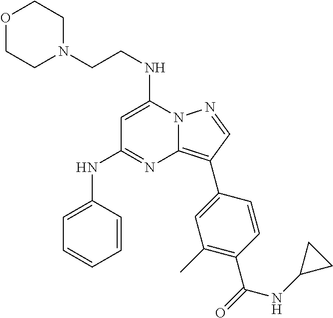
C(N1CCOCC1)CNC1=CC(NC2=CC=CC=C2)=NC2=C(C3=CC(C)=C(C(=O)NC4CC4)C=C3)C=NN12
